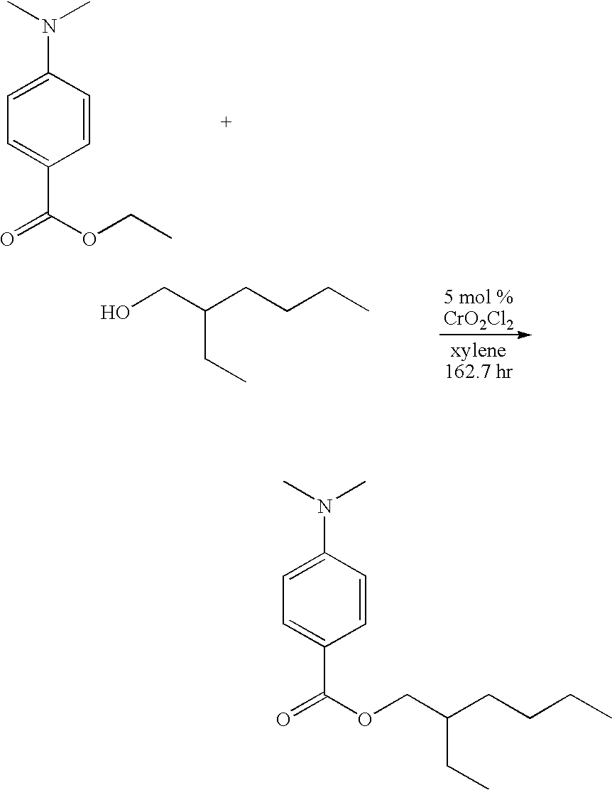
C1=C(N(C)C)C=CC(C(OCC)=O)=C1.C1=C(N(C)C)C=CC(C(OCC(CCCC)CC)=O)=C1.OCC(CCCC)CC
